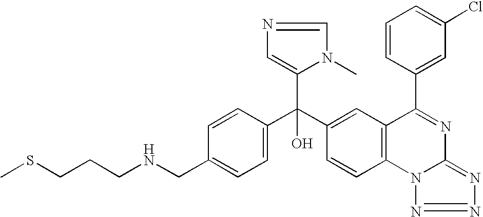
C1=C(CNCCCSC)C=CC(C(C2=CC3=C(C=C2)N2C(=NN=N2)N=C3C2=CC(Cl)=CC=C2)(C2=CN=CN2C)O)=C1
